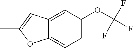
C1=C(OC(F)(F)F)C=C2C(=C1)OC(C)=C2
